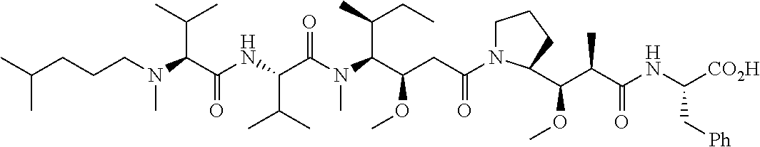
N(C(C(=O)NC(C(C)C)C(=O)N(C)C(C(CC)C)C(CC(=O)N1CCCC1C(OC)C(C)C(=O)NC([CO2H])C[Ph])OC)C(C)C)(CCCC(C)C)C
